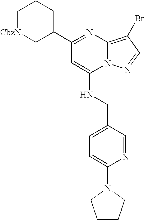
C1(C2CCC[CbzN]C2)=NC2=C(Br)C=NN2C(NCC2=CC=C(N3CCCC3)N=C2)=C1
